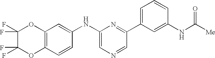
C12=C(C=CC(NC3=CN=CC(C4=CC=CC(NC([Me])=O)=C4)=N3)=C1)OC(F)(F)C(F)(F)O2
